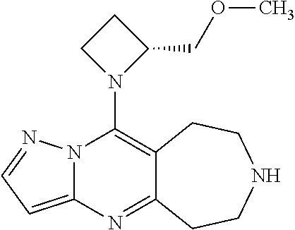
N12C(=CC=N1)N=C1C(=C2N2C(COC)CC2)CCNCC1
